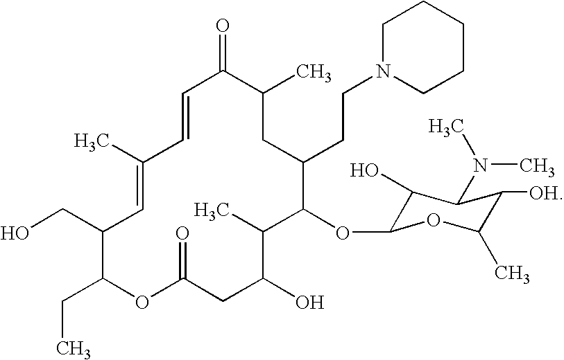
OCC1C(CC)OC(=O)CC(O)C(C)C(OC2C(O)C(N(C)C)C([OH])C(C)O2)C(CCN2CCCCC2)CC(C)C(=O)C=CC(C)=C1
